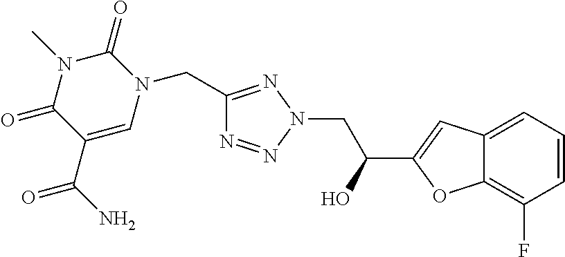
C1(CN2C(=O)N(C)C(=O)C(C(N)=O)=C2)=NN(CC(C2=CC3=CC=CC(F)=C3O2)O)N=N1
